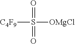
[C4F9]S([OMgCl])(=O)=O
